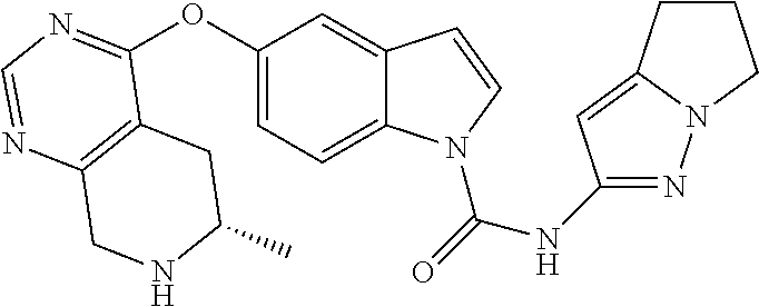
C12=C(C(OC3=CC=C4C(=C3)C=CN4C(=O)NC3=NN4C(=C3)CCC4)=NC=N1)CC(C)NC2
